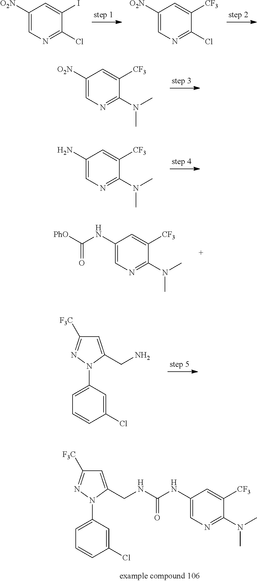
C1([O2N])=CN=C(Cl)C(I)=C1.C1([O2N])=CN=C(Cl)C([CF3])=C1.C1([O2N])=CN=C(N(C)C)C([CF3])=C1.C1(N)=CN=C(N(C)C)C([CF3])=C1.C1(NC([PhO])=O)=CN=C(N(C)C)C([CF3])=C1.C1(Cl)=CC(N2C(CN)=CC([F3C])=N2)=CC=C1.C1(Cl)=CC(N2C(CNC(NC3=CN=C(N(C)C)C([CF3])=C3)=O)=CC([F3C])=N2)=CC=C1
